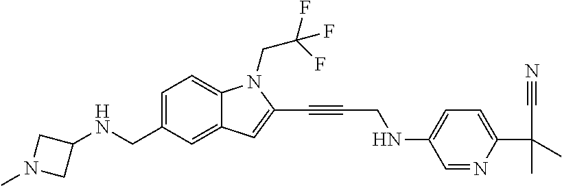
C1=C(CNC2CN(C)C2)C=C2C(=C1)N(CC(F)(F)F)C(C#CCNC1=CC=C(C(C)(C)C#N)N=C1)=C2
